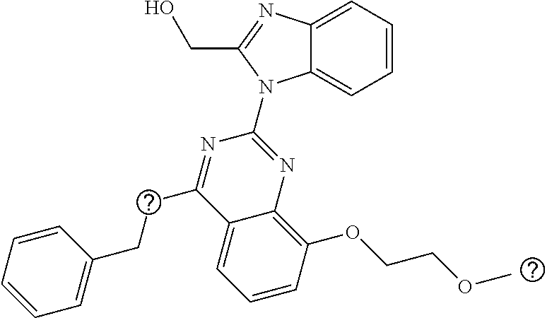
C12=CC=CC=C1N(C1=NC3=C(OCCOC)C=CC=C3C(CCC3=CC=CC=C3)=N1)C(CO)=N2
